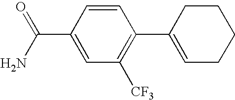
C1=CC(C(=O)N)=CC([CF3])=C1C1=CCCCC1
